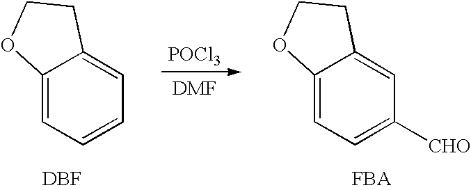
C12=CC=CC=C1CCO2.[DBF].C12=CC=C([CHO])C=C1CCO2.[FBA].[POCl3]
